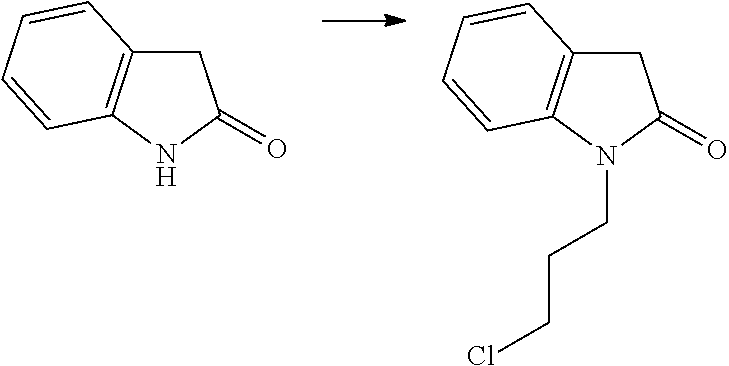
C1C2=C(NC1=O)C=CC=C2.C1C2=C(N(CCCCl)C1=O)C=CC=C2
